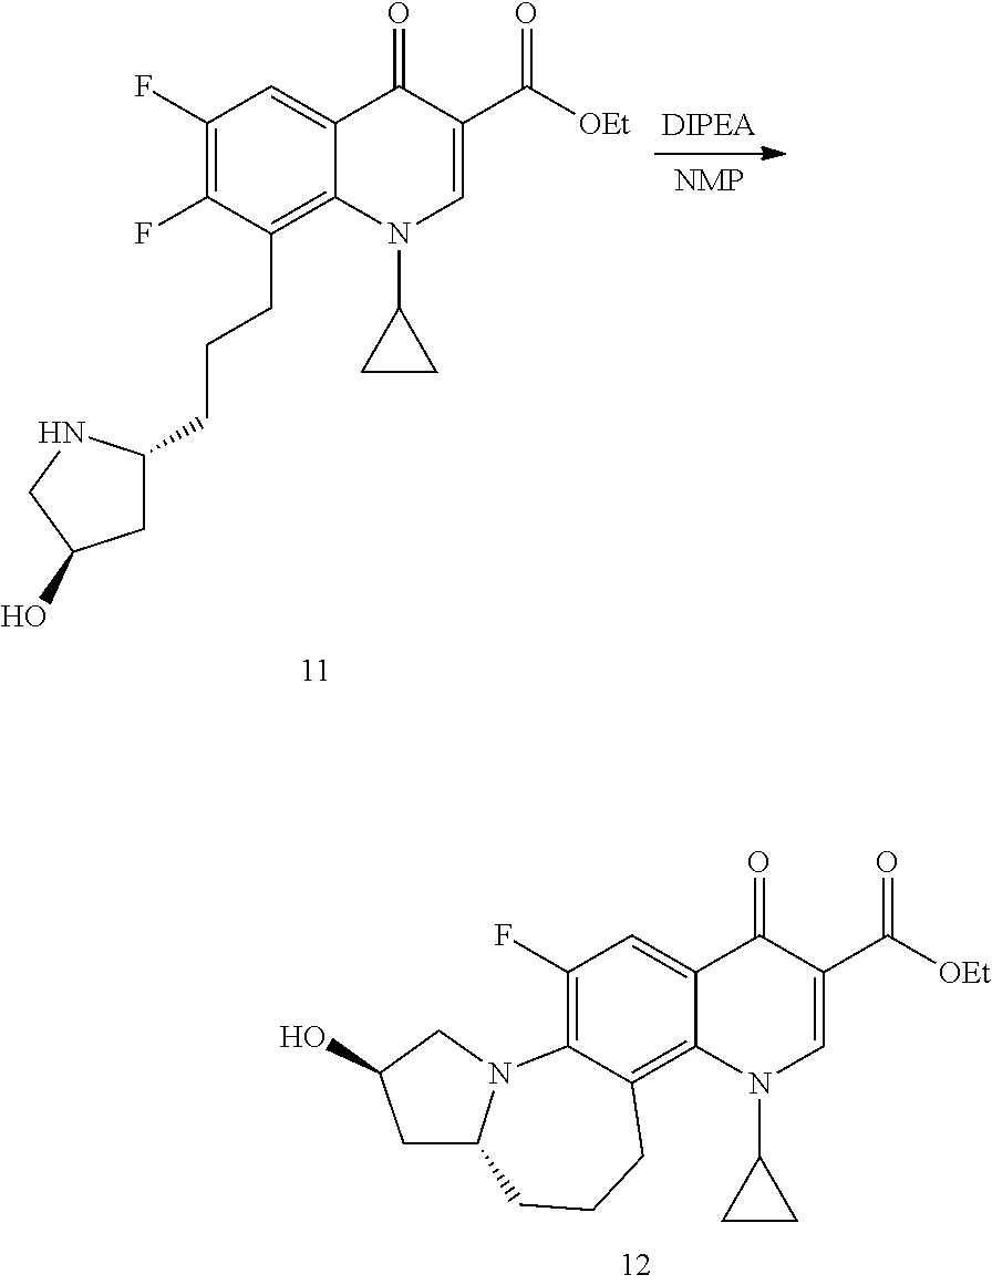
C1(F)=C2C(=C3C(=C1)C(=O)C(C([OEt])=O)=CN3C1CC1)CCCC1N2CC(O)C1.C1(F)=C(F)C(CCCC2CC(O)CN2)=C2C(=C1)C(=O)C(C([OEt])=O)=CN2C1CC1
